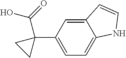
C12=CC(C3(C(O)=O)CC3)=CC=C1NC=C2
